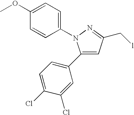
C1=C(C2=CC=C(Cl)C(Cl)=C2)N(C2=CC=C(OC)C=C2)N=C1C[l]
